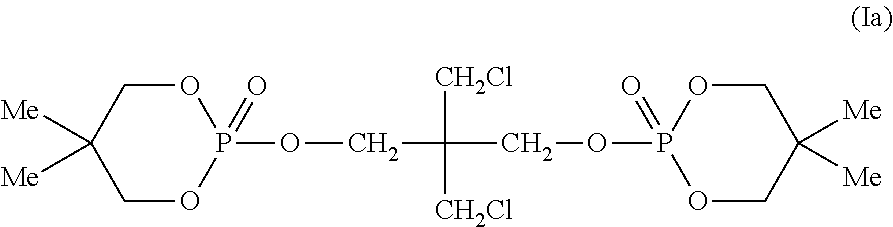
O1CC([Me])([Me])COP1(OCC(COP1(=O)OCC([Me])([Me])CO1)([CH2Cl])[CH2Cl])=O
